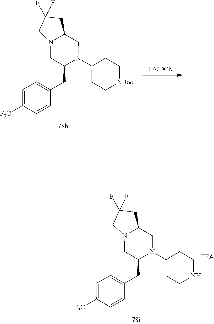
C1N2C(CC1(F)F)CN(C1CC[NBoc]CC1)C(CC1=CC=C([F3C])C=C1)C2.C1N2C(CC1(F)F)CN(C1CCNCC1)C(CC1=CC=C([F3C])C=C1)C2
